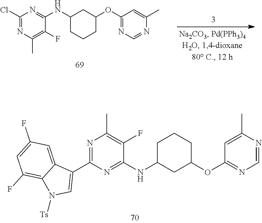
C1(NC2=NC(Cl)=NC(C)=C2F)CCCC(OC2=NC=NC(C)=C2)C1.C1C(NC2=NC(C3=CN([Ts])C4=C(F)C=C(F)C=C34)=NC(C)=C2F)CC(OC2=NC=NC(C)=C2)CC1
